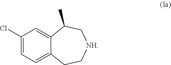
C1(Cl)=CC=C2C(=C1)C(C)C[NH]CC2
